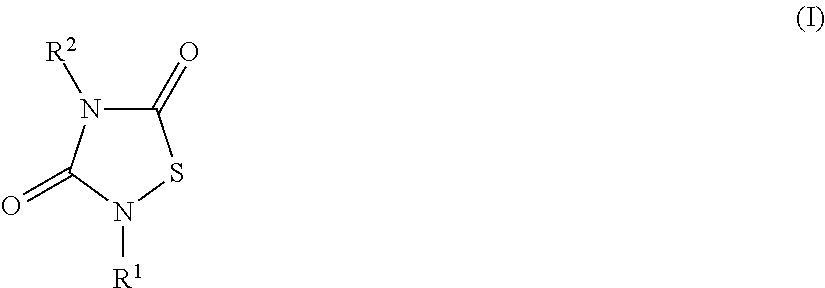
C1(=O)N([R2])C(=O)N([R1])S1
